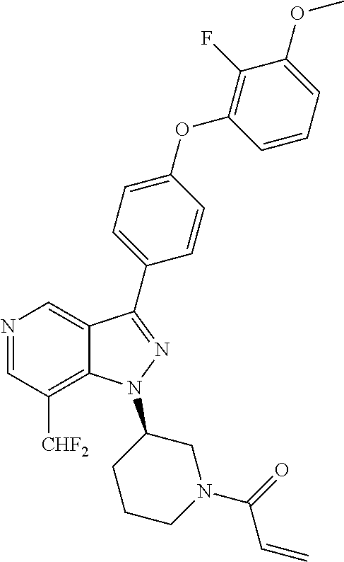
N1=CC([CHF2])=C2C(=C1)C(C1=CC=C(OC3=C(F)C(OC)=CC=C3)C=C1)=NN2C1CCCN(C(=O)C=C)C1
